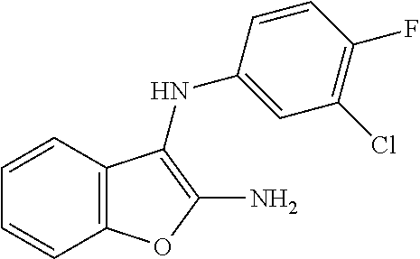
C1=CC2=C(C=C1)OC(N)=C2NC1=CC(Cl)=C(F)C=C1
